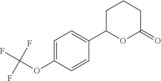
C1=C(OC(F)(F)F)C=CC(C2OC(=O)CCC2)=C1
